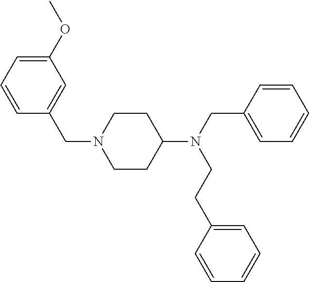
C1(OC)=CC=CC(CN2CCC(N(CC3=CC=CC=C3)CCC3=CC=CC=C3)CC2)=C1
